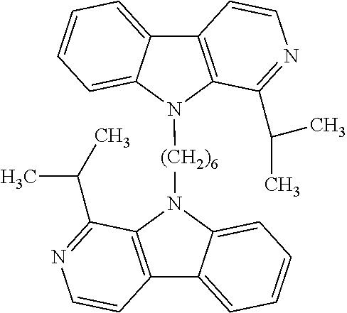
C12=C(N([(CH2)6]N3C4=C(C5=CC=CC=C35)C=CN=C4C(C)C)C3=CC=CC=C13)C(C(C)C)=NC=C2
